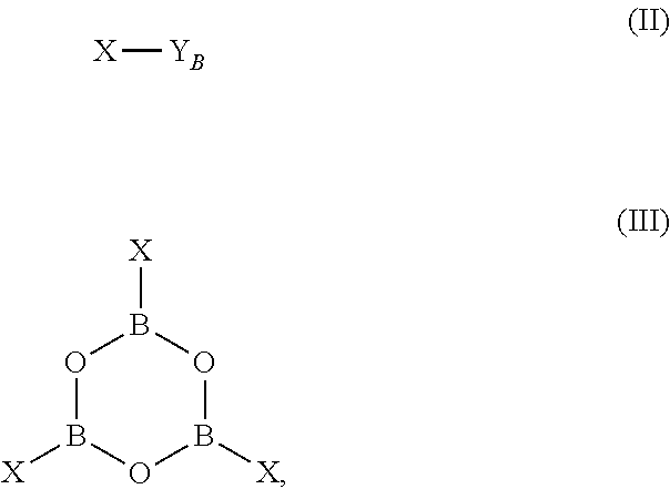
[X][YB].O1B([X])OB([X])OB1[X]
